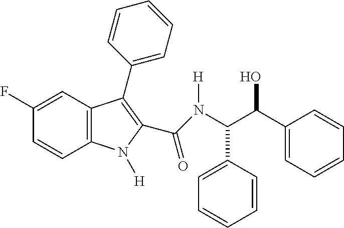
C1(F)=CC2=C(C=C1)N([H])C(C(=O)N(C(C(C1=CC=CC=C1)O)C1=CC=CC=C1)[H])=C2C1=CC=CC=C1
